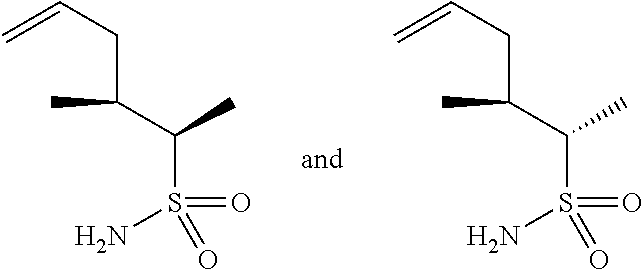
NS(=O)(=O)C(C)C(CC=C)C.NS(=O)(=O)C(C)C(CC=C)C
